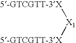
[X1]([5-GTCGTT-3X])[5-GTCGTT-3X]
